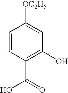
C1=CC(C(=O)O)=C(O)C=C1[OC2H5]
